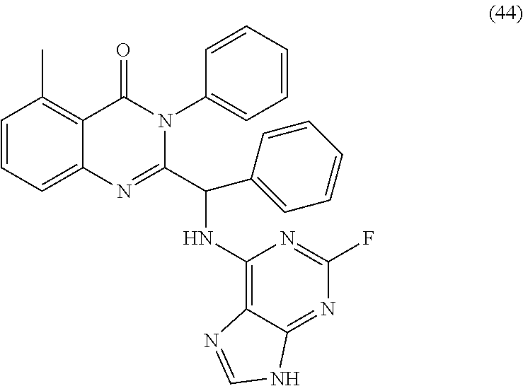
C1=CC=C2C(=C1C)C(=O)N(C1=CC=CC=C1)C(C(NC1=C3C(=NC(F)=N1)NC=N3)C1=CC=CC=C1)=N2
